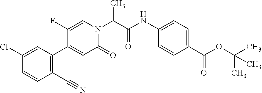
C(N1C=C(F)C(C2=C(C#N)C=CC(Cl)=C2)=CC1=O)(C)C(=O)NC1=CC=C(C(OC(C)(C)C)=O)C=C1
